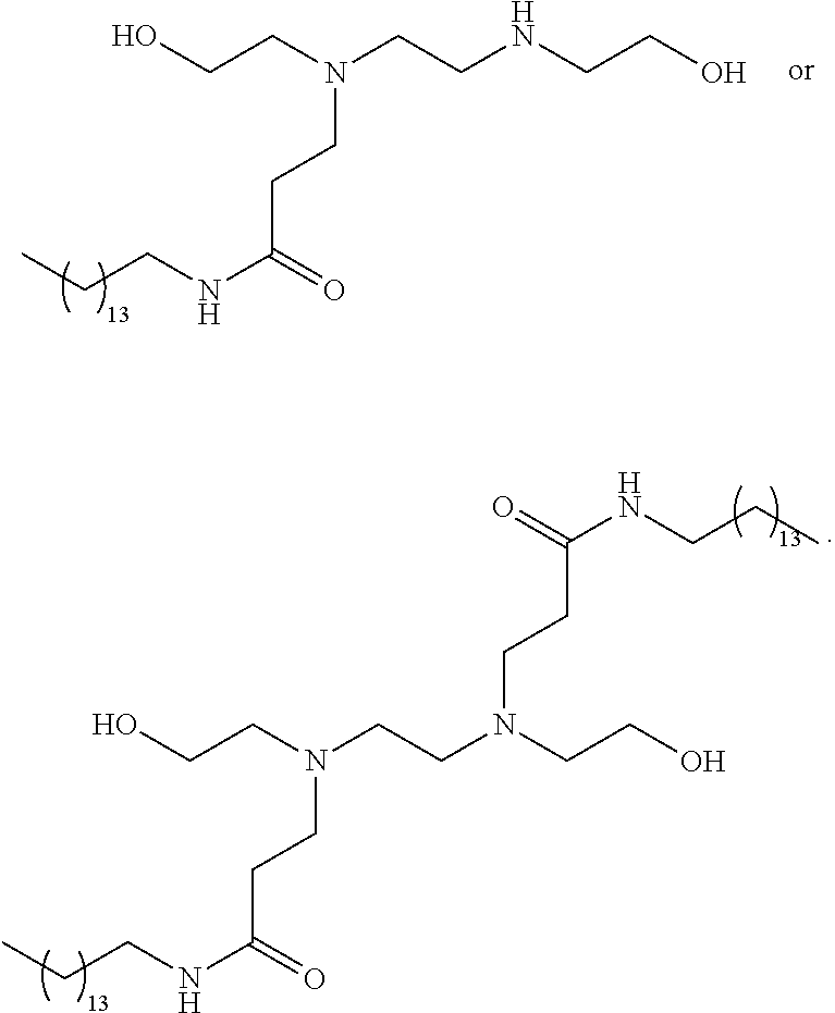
C(CN(CCNCCO)CCC(NCCC)=O)O.C(CN(CCN(CCO)CCC(NCCC)=O)CCC(NCCC)=O)O
